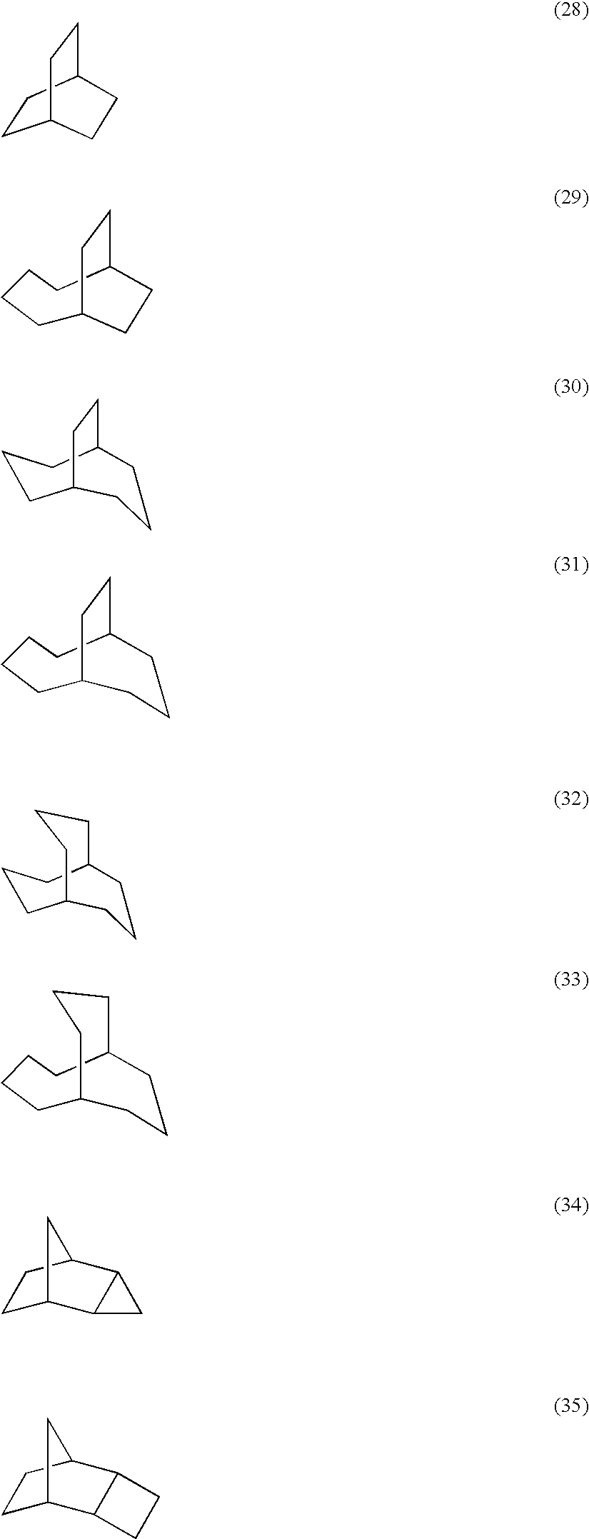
C1CC2CCC1CC2.C1C2CCC(CCC1)CC2.C1C2CCC(CC1)CCC2.C1C2CCC(CCC1)CCC2.C1C2CCCC(CC1)CCC2.C1C2CCCC(CCC1)CCC2.C1C2C3C(C(C1)C2)C3.C1C2C3C(C(C1)C2)CC3
